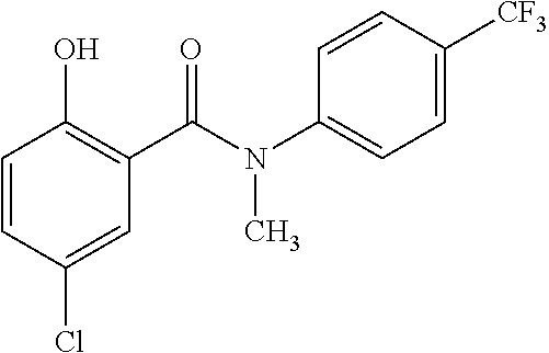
C1=CC(Cl)=CC(C(N(C2=CC=C([CF3])C=C2)C)=O)=C1O
